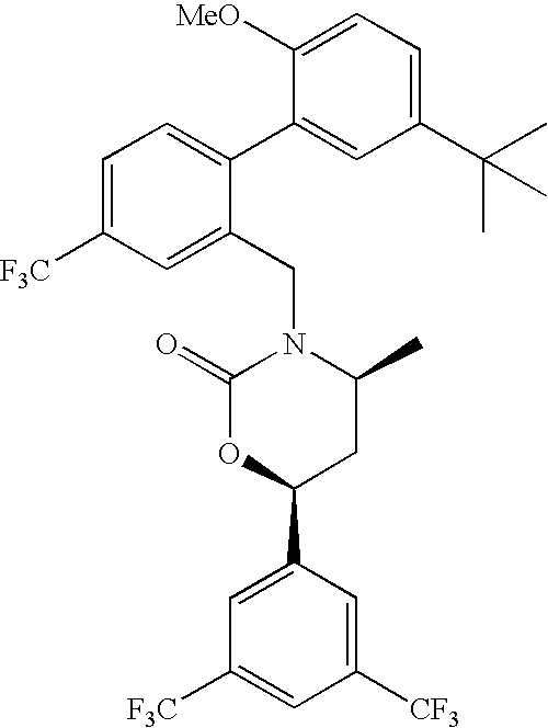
C1=C([F3C])C=C(CN2C(=O)OC(C3=CC([F3C])=CC([CF3])=C3)CC2C)C(C2=CC(C(C)(C)C)=CC=C2[MeO])=C1
